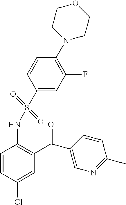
C1=CC(Cl)=CC(C(C2=CN=C(C)C=C2)=O)=C1NS(C1=CC(F)=C(N2CCOCC2)C=C1)(=O)=O
